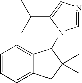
C1=CC=C2C(=C1)C(N1C=NC=C1C(C)C)C(C)(C)C2
